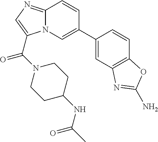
N12C(=NC=C1C(=O)N1CCC(NC(C)=O)CC1)C=CC(C1=CC3=C(C=C1)OC(N)=N3)=C2
